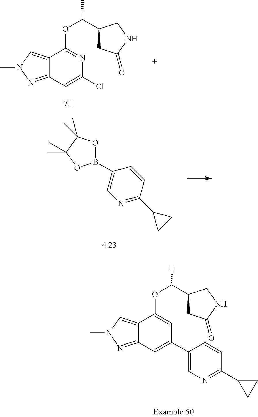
C12=CN(C)N=C1C=C(Cl)N=C2OC(C1CC(=O)NC1)C.C12=CN(C)N=C1C=C(C1=CN=C(C3CC3)C=C1)C=C2OC(C1CC(=O)NC1)C.C1(B2OC(C)(C)C(C)(C)O2)=CN=C(C2CC2)C=C1
